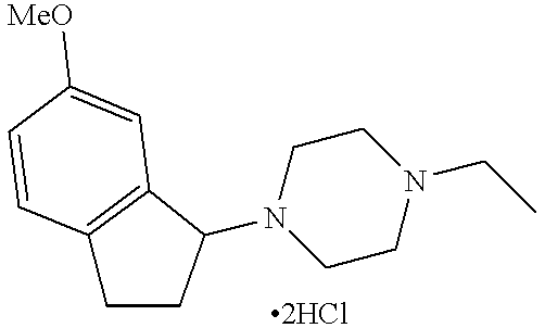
C12=C(C=C([MeO])C=C1)C(N1CCN(CC)CC1)CC2
